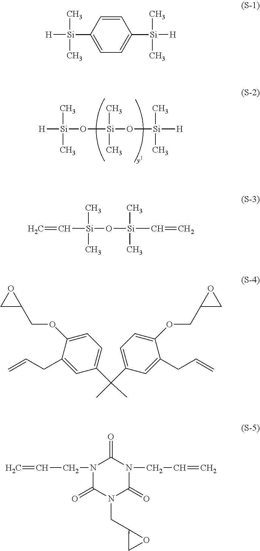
[H][Si](C)(C)O[Si](O[Si](C)(C)[H])(C)C.[H][Si](C1=CC=C([Si](C)(C)[H])C=C1)(C)C.C=C[Si](O[Si](C)(C)C=C)(C)C.C=CCN1C(=O)N(CC2CO2)C(=O)N(CC=C)C1=O.C1C(COC2=CC=C(C(C3=CC=C(OCC4CO4)C(CC=C)=C3)(C)C)C=C2CC=C)O1
